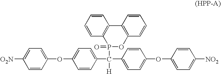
C1(OC2=CC=C(C(C3=CC=C(OC4=CC=C([NO2])C=C4)C=C3)([H])P3(=O)OC4=C(C5=C3C=CC=C5)C=CC=C4)C=C2)=CC=C([O2N])C=C1
